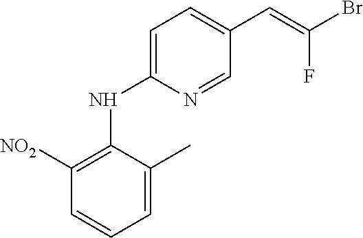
C1=C(NC2=C([NO2])C=CC=C2C)N=CC(C=C(Br)F)=C1
